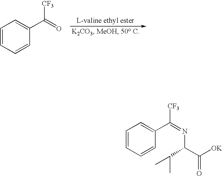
C1=CC=CC(C(=O)[CF3])=C1.C1=CC=CC(C(=NC(C(C)C)C([OK])=O)[CF3])=C1
